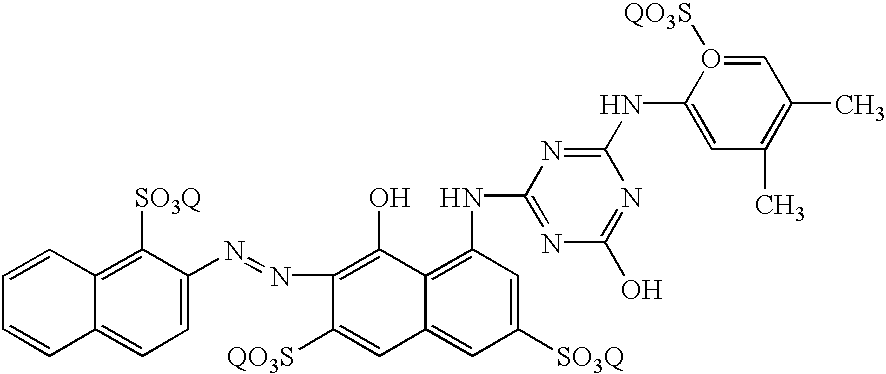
C12=C([SO3Q])C(N=NC3=C(O)C4=C(NC5=NC(O)=NC(NC6=CC(C)=C(C)C=O6[QO3S])=N5)C=C([SO3Q])C=C4C=C3[QO3S])=CC=C1C=CC=C2
